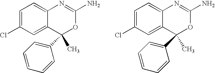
C1=C(Cl)C=C2C(=C1)N=C(N)OC2(C)C1=CC=CC=C1.C1=C(Cl)C=C2C(=C1)N=C(N)OC2(C)C1=CC=CC=C1
